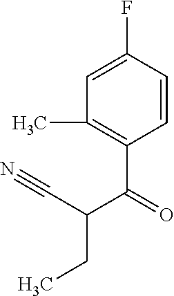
C1=C(F)C=CC(C(=O)C(C#N)CC)=C1C
